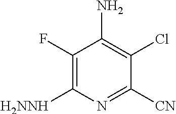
C1(F)=C([H2NNH])N=C([CN])C(Cl)=C1N
